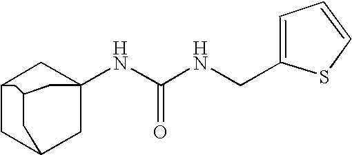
C12CC3CC(NC(NCC4=CC=CS4)=O)(C1)CC(C3)C2
